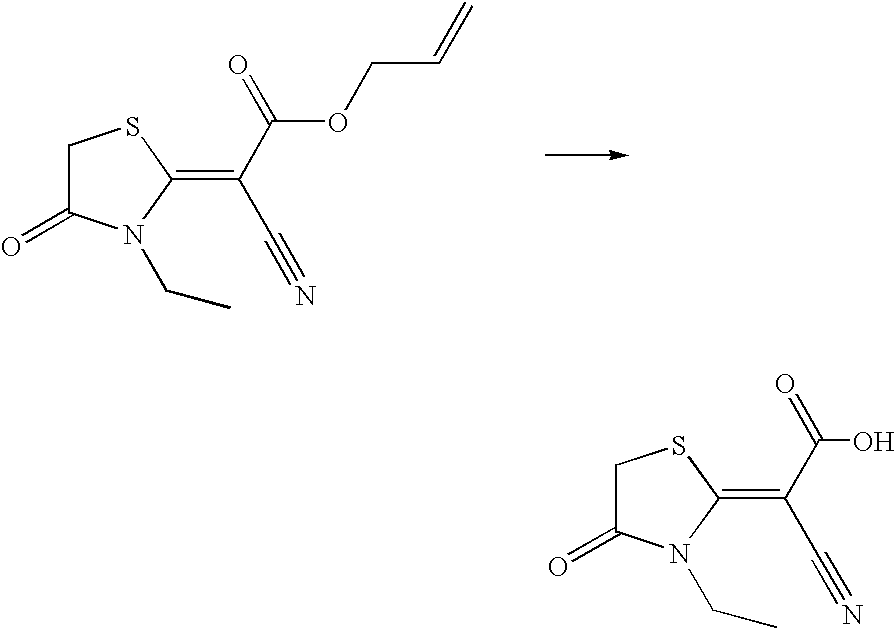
C1C(=O)N(CC)C(=C(C(OCC=C)=O)C#N)S1.C1C(=O)N(CC)C(=C(C(O)=O)C#N)S1
